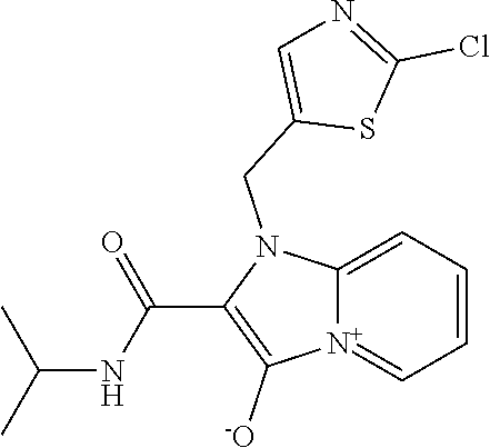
[N+]12=CC=CC=C1N(CC1=CN=C(Cl)S1)C(C(NC(C)C)=O)=C2[-O]
